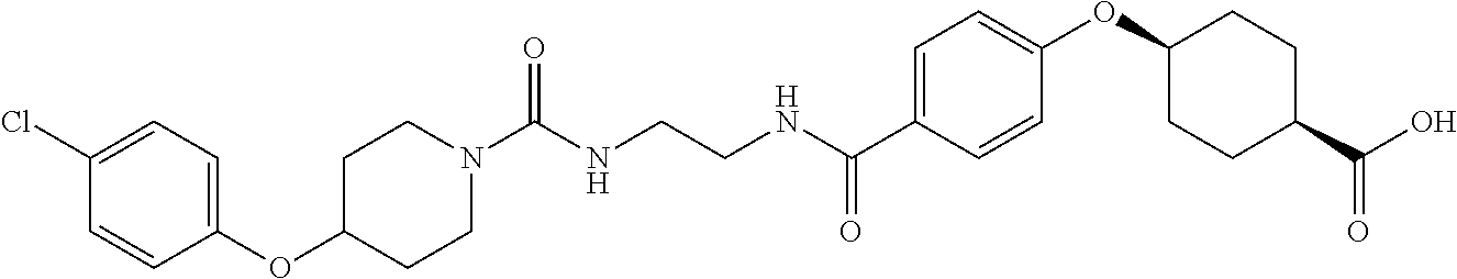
C(NCCNC(C1=CC=C(OC2CCC(C(O)=O)CC2)C=C1)=O)(=O)N1CCC(OC2=CC=C(Cl)C=C2)CC1
